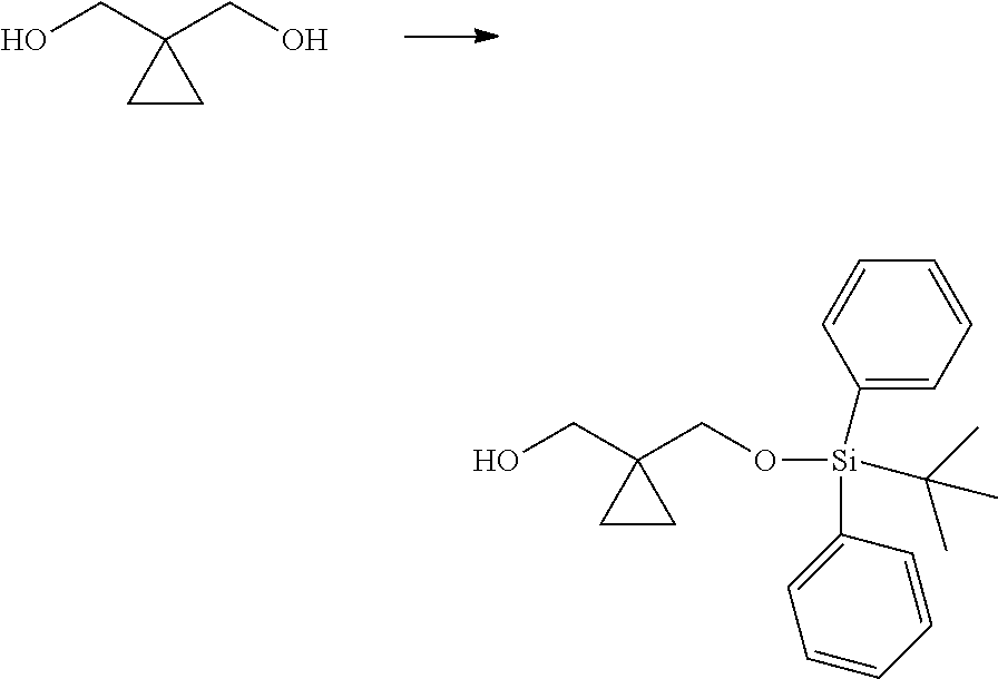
OCC1(CO)CC1.OCC1(CO[Si](C2=CC=CC=C2)(C2=CC=CC=C2)C(C)(C)C)CC1
